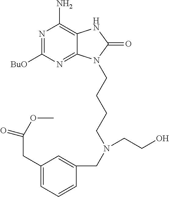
C1(N)=C2C(=NC([BuO])=N1)N(CCCCN(CC1=CC(CC(OC)=O)=CC=C1)CCO)C(=O)N2
